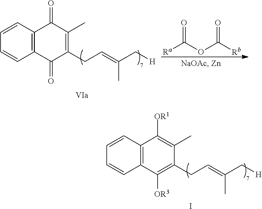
[Ra]C(OC([Rb])=O)=O.C1=CC2=C(C=C1)C(=O)C(C)=C(CC=C(C[H])C)C2=O.C1=CC2=C(C=C1)C([OR1])=C(C)C(CC=C(C[H])C)=C2[OR3].I
